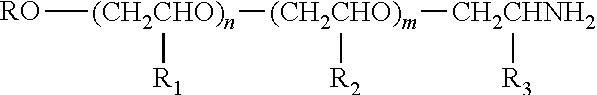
[RO][(CH2CHO)n]([R1])[(CH2CHO)m]([R2])[CH2CHNH2][R3]
